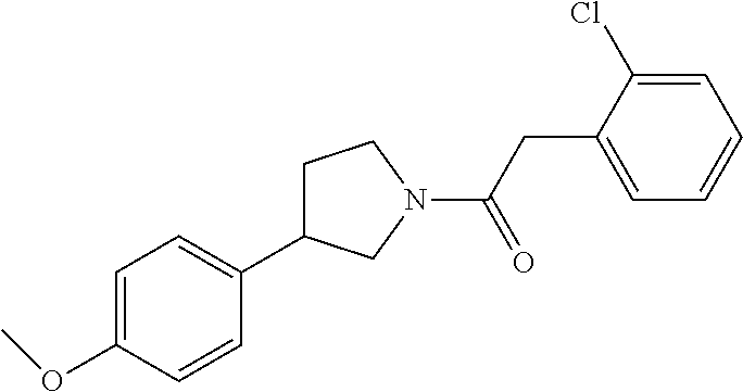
C1CN(C(CC2=CC=CC=C2Cl)=O)CC1C1=CC=C(OC)C=C1
